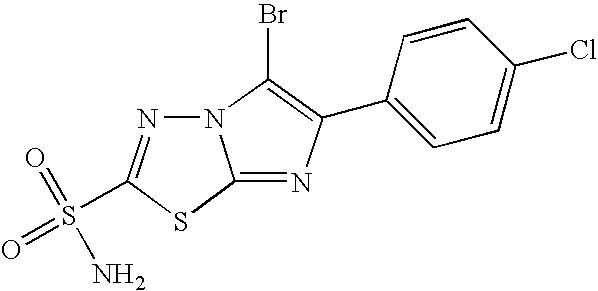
N12N=C(S(=O)(=O)N)SC1=NC(C1=CC=C(Cl)C=C1)=C2Br
